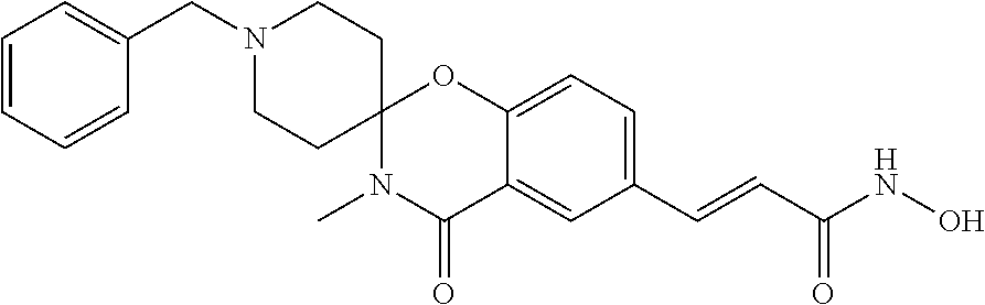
C1=CC=CC(CN2CCC3(CC2)N(C)C(=O)C2=CC(C=CC(NO)=O)=CC=C2O3)=C1
